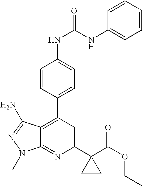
C12=C(C3=CC=C(NC(NC4=CC=CC=C4)=O)C=C3)C=C(C3(C(OCC)=O)CC3)N=C1N(C)N=C2N
